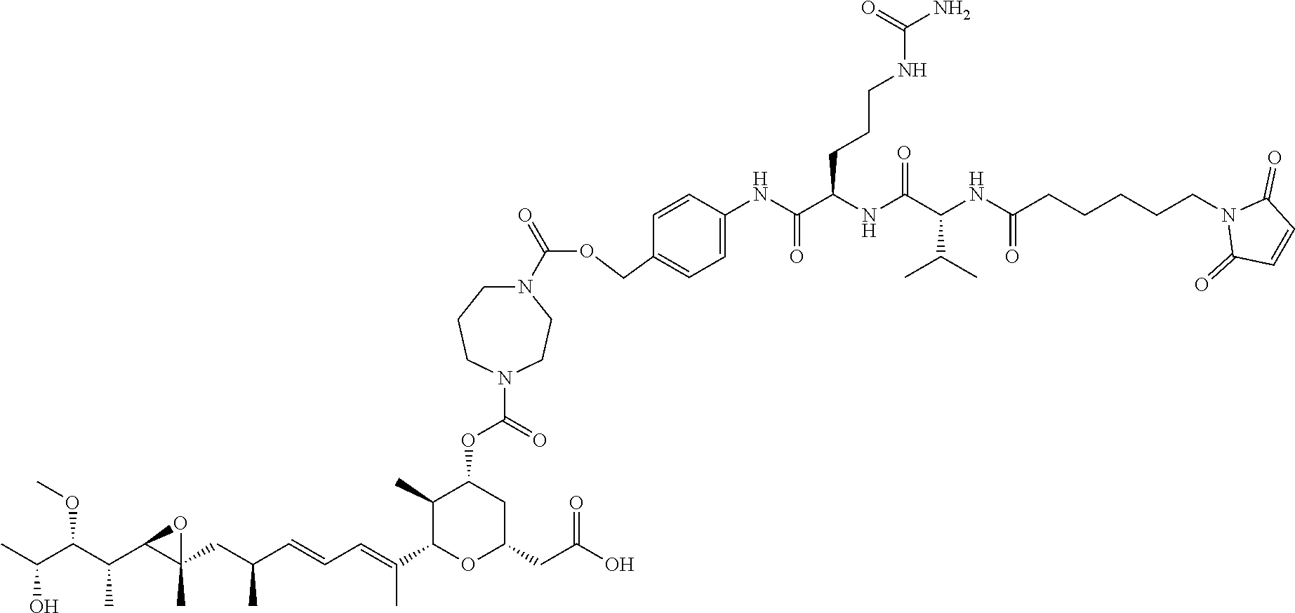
CC(C(C(C1C(CC(C=CC=C(C)C2OC(CC(O)=O)CC(OC(=O)N3CCN(C(OCC4=CC=C(NC(C(NC(C(NC(CCCCCN5C(=O)C=CC5=O)=O)C(C)C)=O)CCCNC(N)=O)=O)C=C4)=O)CCC3)C2C)C)(C)O1)C)OC)O
